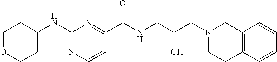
C1(NC2CCOCC2)=NC=CC(C(NCC(CN2CC3=C(CC2)C=CC=C3)O)=O)=N1
